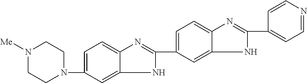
C1=C(C2=NC3=CC=C(N4CCN([Me])CC4)C=C3N2)C=C2C(=C1)N=C(C1=CC=NC=C1)N2
